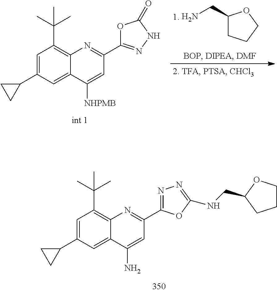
C1(CN)CCCO1.C1=C(C2CC2)C=C2C(=C1C(C)(C)C)N=C(C1=NNC(=O)O1)C=C2[NHPMB].C1=C(C2CC2)C=C2C(=C1C(C)(C)C)N=C(C1=NN=C(NCC3OCCC3)O1)C=C2N
